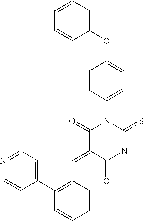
C1=CC=CC(OC2=CC=C(N3C(=O)C(=CC4=C(C5=CC=NC=C5)C=CC=C4)C(=O)NC3=S)C=C2)=C1
